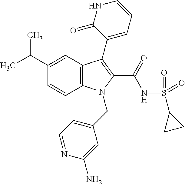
C1(C(C)C)=CC2=C(C=C1)N(CC1=CC=NC(N)=C1)C(C(NS(C1CC1)(=O)=O)=O)=C2C1=CC=CNC1=O
